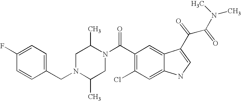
C1(F)=CC=C(CN2C(C)CN(C(C3=C(Cl)C=C4C(=C3)C(C(C(N(C)C)=O)=O)=CN4)=O)C(C)C2)C=C1
